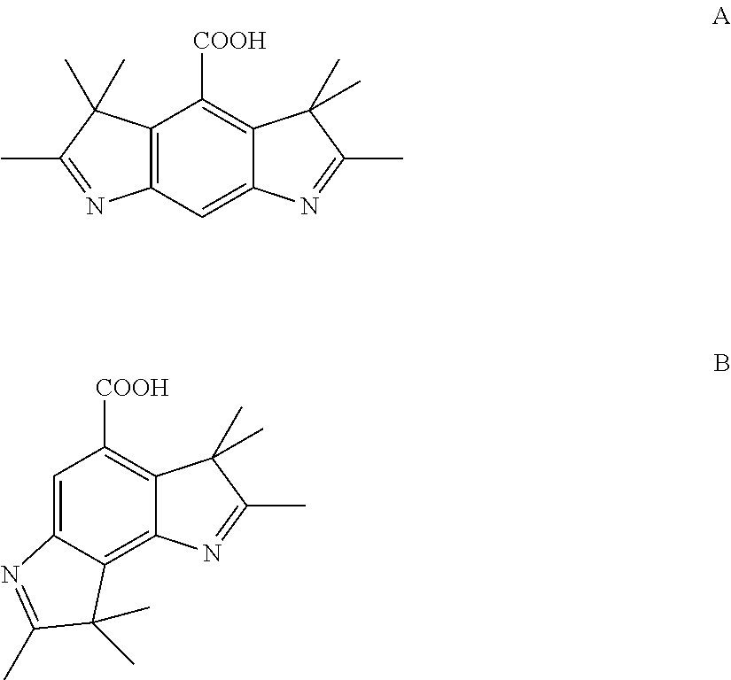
C12=C(C=C3C(=C1[COOH])C(C)(C)C(C)=N3)N=C(C)C2(C)C.C1=C2C(=C3C(=C1[COOH])C(C)(C)C(C)=N3)C(C)(C)C(C)=N2
